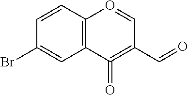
C12=C(C=CC(Br)=C1)O=CC(C=O)=C2=O
